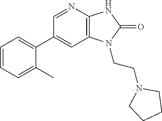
C1(C2=CC=CC=C2C)=CC2=C(N=C1)NC(=O)N2CCN1CCCC1
